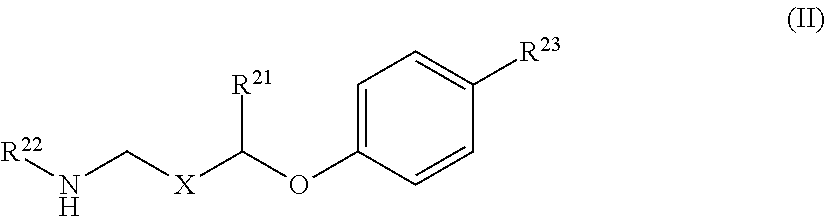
C1=C(OC([X]CN[R22])[R21])C=CC([R23])=C1
